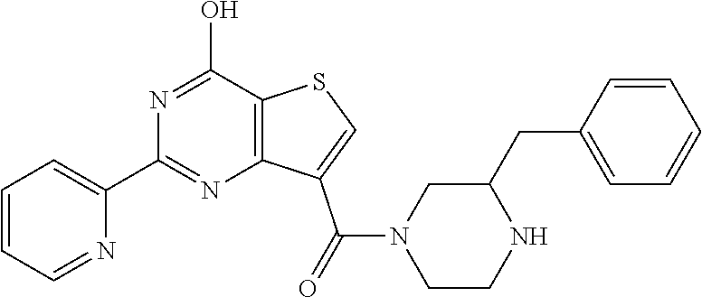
C1=CC=NC(C2=NC3=C(C(O)=N2)SC=C3C(N2CCNC(CC3=CC=CC=C3)C2)=O)=C1
